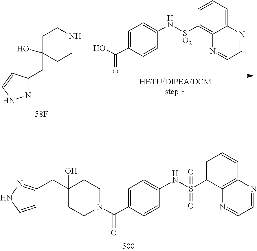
C1=C(C(=O)O)C=CC(N[SO2]C2=C3C(=CC=C2)N=CC=N3)=C1.C1C(O)(CC2=NNC=C2)CCNC1.C1=C(C(=O)N2CCC(O)(CC3=NNC=C3)CC2)C=CC(NS(C2=CC=CC3=C2N=CC=N3)(=O)=O)=C1
